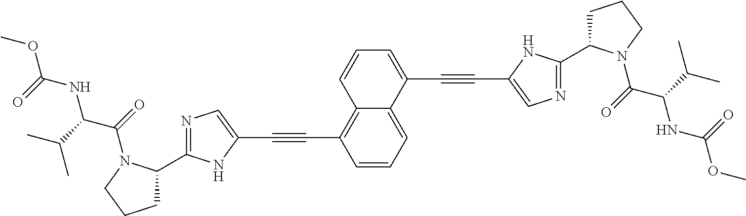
C(C1=CN=C(C2CCCN2C(C(NC(OC)=O)C(C)C)=O)N1)#CC1=C2C(=CC=C1)C(C#CC1=CN=C(C3CCCN3C(C(NC(OC)=O)C(C)C)=O)N1)=CC=C2
